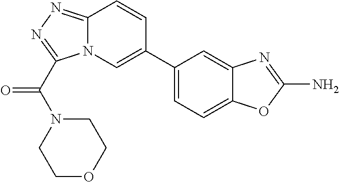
C12=NN=C(C(N3CCOCC3)=O)N1C=C(C1=CC=C3C(=C1)N=C(N)O3)C=C2
